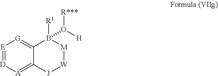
[E]1=[D][A]=C2C(=[G]1)B([R1])(O([H])[R***])[M][W][J]2
